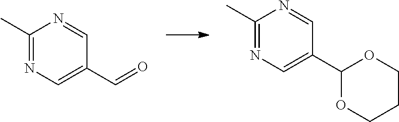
O=CC1=CN=C(C)N=C1.C1(C2=CN=C(C)N=C2)OCCCO1
